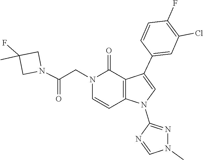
N1=C(N2C3=C(C(=O)N(CC(N4CC(C)(F)C4)=O)C=C3)C(C3=CC(Cl)=C(F)C=C3)=C2)N=CN1C
